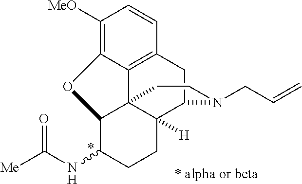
C1([MeO])=C2C3=C(C=C1)CC1C4([H])C3(C(C(NC([Me])=O)CC4)O2)CCN1CC=C
